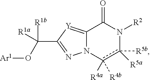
C12=[Y]C(C(O[Ar1])([R1b])[R1a])=NN1c([R4b])([R4a])c([R5b])([R5a])N([R2])C2=O
